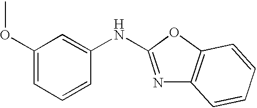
C1(OC)=CC=CC(NC2=NC3=C(O2)C=CC=C3)=C1
